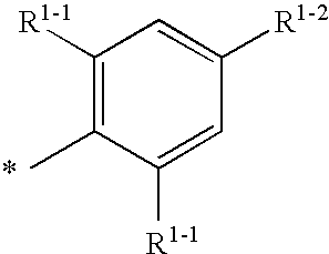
C1([R1-1])=C(C)C([R1-1])=CC([R1-2])=C1
